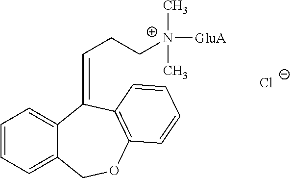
C(=C1C2=CC=CC=C2COC2=C1C=CC=C2)CC[N+](C)([GluA])C.[Cl-]
